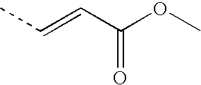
C(=O)(C=CC)OC
